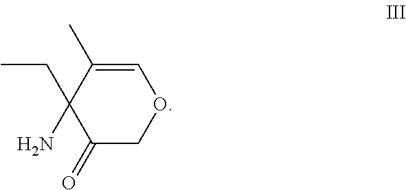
C1(=O)COC=C(C)C1(CC)N
